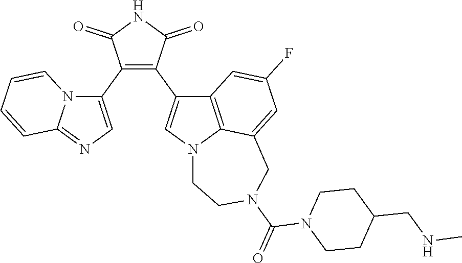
C1(C2=CN=C3N2C=CC=C3)=C(C2=CN3C4=C2C=C(F)C=C4CN(C(N2CCC(CNC)CC2)=O)CC3)C(=O)NC1=O
